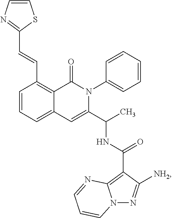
C1=CC=C2C(=C1C=CC1=NC=CS1)C(=O)N(C1=CC=CC=C1)C(C(C)NC(C1=C3N(N=C1[NH2])C=CC=N3)=O)=C2
